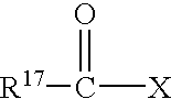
[R17]C([X])=O
